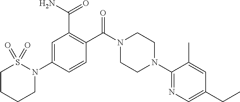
C1=C(N2S(=O)(=O)CCCC2)C=CC(C(N2CCN(C3=NC=C(CC)C=C3C)CC2)=O)=C1C(N)=O
